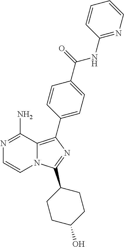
N1=C(NC(C2=CC=C(C3=C4N(C=CN=C4N)C(C4CCC(O)CC4)=N3)C=C2)=O)C=CC=C1
